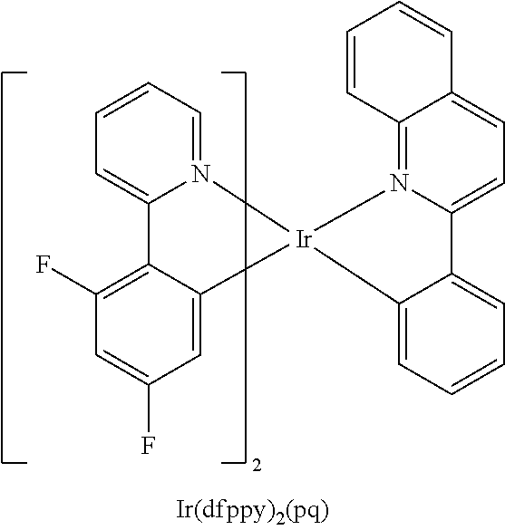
C1=C2N(=CC=C1)[Ir]1(C3=CC(F)=CC(F)=C23)C2=CC=CC=C2C2=CC=C3C(=N21)C=CC=C3
